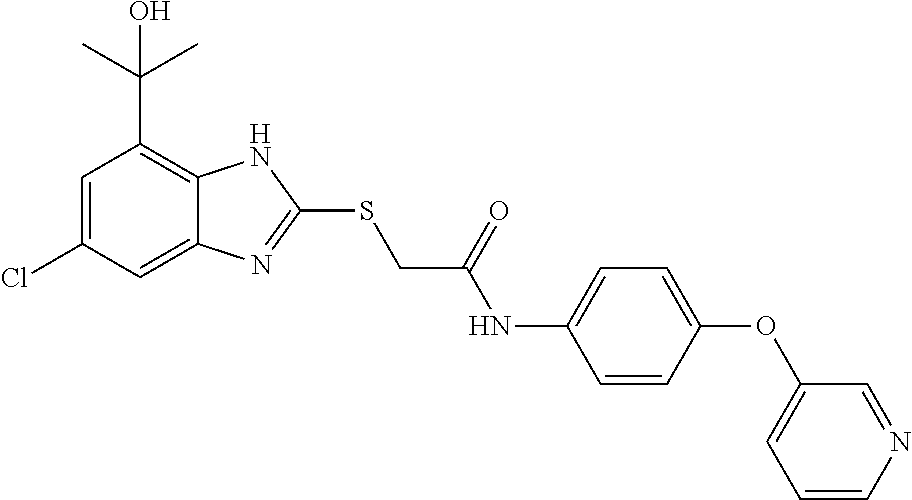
C12=CC(Cl)=CC(C(C)(C)O)=C1NC(SCC(NC1=CC=C(OC3=CC=CN=C3)C=C1)=O)=N2
